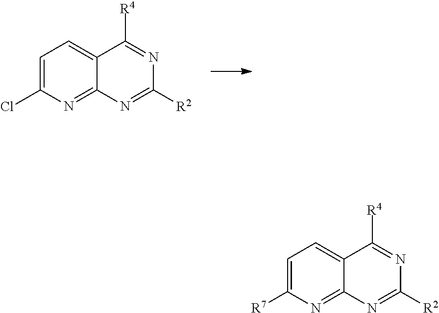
ClC1=CC=C2C(=N1)N=C([R2])N=C2[R4].[R7]C1=CC=C2C(=N1)N=C([R2])N=C2[R4]
